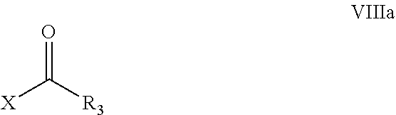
O=C([R3])[X]
